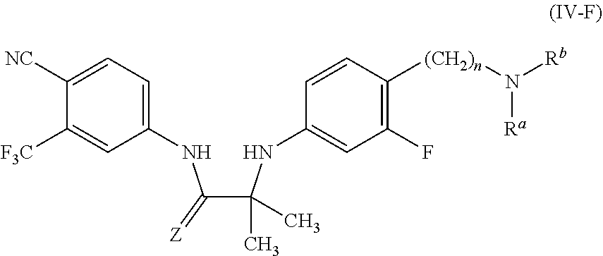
C(C(NC1=CC(F)=C([(CH2)n]N([Rb])[Ra])C=C1)(C)C)(NC1=CC=C([NC])C([F3C])=C1)=[Z]
